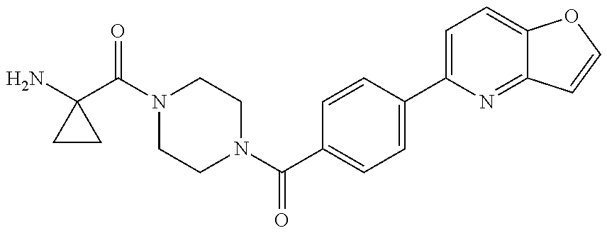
NC1(C(N2CCN(C(C3=CC=C(C4=CC=C5C(=N4)C=CO5)C=C3)=O)CC2)=O)CC1
